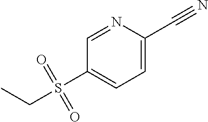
C1=NC(C#N)=CC=C1S(=O)(=O)CC
